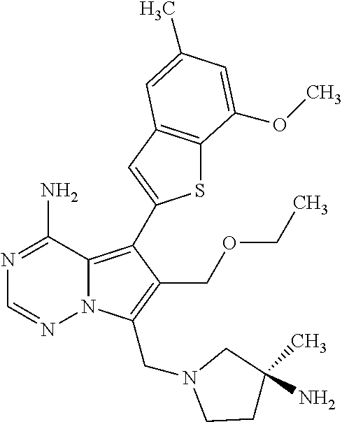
S1C2=C(C=C1C1=C3N(N=CN=C3N)C(CN3CCC(C)(N)C3)=C1COCC)C=C(C)C=C2OC
